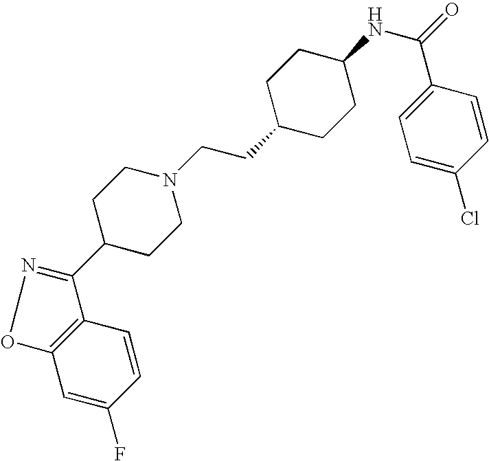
C12=C(C=CC(F)=C1)C(C1CCN(CCC3CCC(NC(=O)C4=CC=C(Cl)C=C4)CC3)CC1)=NO2
